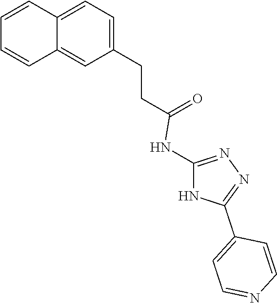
C(CC(=O)NC1=NN=C(C2=CC=NC=C2)N1)C1=CC=C2C(=C1)C=CC=C2
